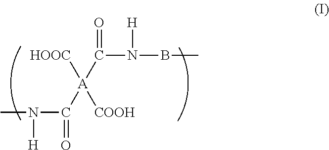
[HOOC][A](C(=O)N([H])BC)([COOH])C(N([H])C)=O
